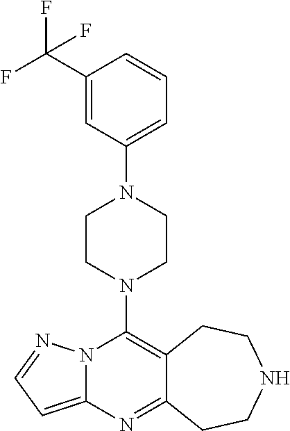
N12C(=CC=N1)N=C1C(=C2N2CCN(C3=CC=CC(C(F)(F)F)=C3)CC2)CCNCC1
